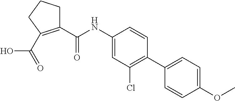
C1(C(NC2=CC(Cl)=C(C3=CC=C(OC)C=C3)C=C2)=O)=C(C(=O)O)CCC1
